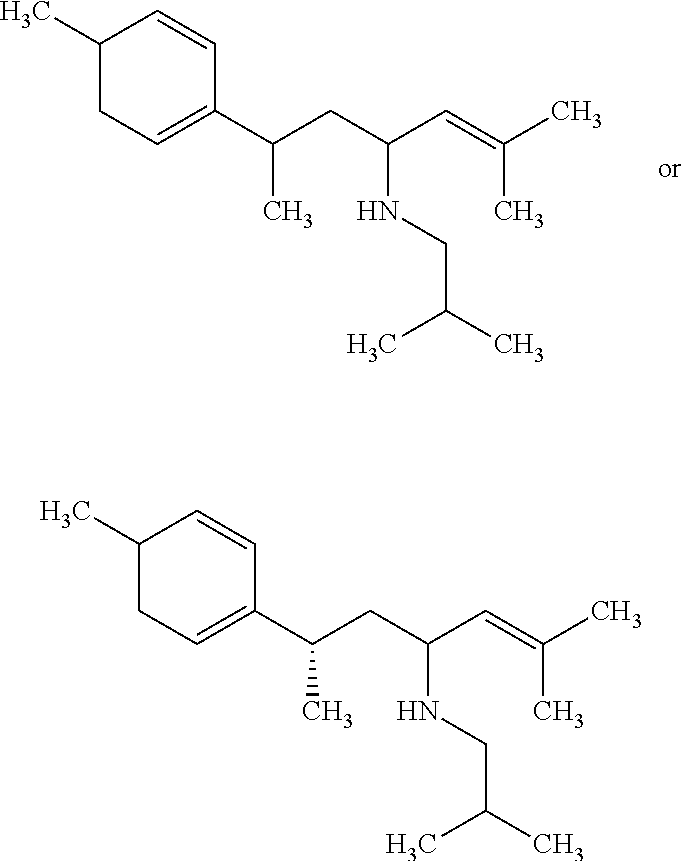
C1(C)CC=C(C(CC(C=C(C)C)NCC(C)C)C)C=C1.C1(C)CC=C(C(CC(C=C(C)C)NCC(C)C)C)C=C1
